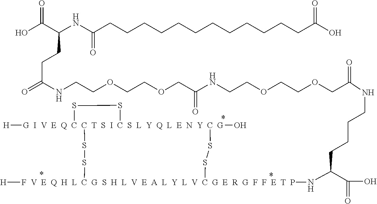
O(CC(NCCCCC(C(O)=O)N[F  V  E  Q  H  L  C  G  S  H  L  V  E  A  L  Y  L  V  C  G  E  R  G  F  F  E  T  P]1([H])SS[G  I  V  E  Q  C  C  T  S  I  C  S  L  Y  Q  L  E  N  Y  C  G]2(O)([H])(SS2)SS1)=O)CCOCCNC(COCCOCCNC(CCC(NC(CCCCCCCCCCCCC(O)=O)=O)C(O)=O)=O)=O
